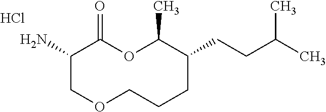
C1(N)COCCCC(CCC(C)C)C(C)OC1=O.Cl
